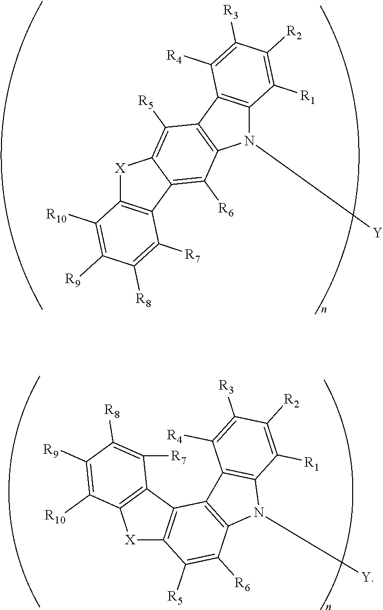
[X]1C2=C(C3=C([R6])C4=C(C([R5])=C13)C1=C(N4[Y])C([R1])=C([R2])C([R3])=C1[R4])C([R7])=C([R8])C([R9])=C2[R10].[X]1C2=C(C3=C1C([R10])=C([R9])C([R8])=C3[R7])C1=C(C([R6])=C2[R5])N([Y])C2=C1C([R4])=C([R3])C([R2])=C2[R1]
